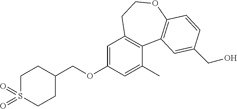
C1S(=O)(=O)CCC(COC2=CC3=C(C(C)=C2)C2=C(OCC3)C=CC(CO)=C2)C1
